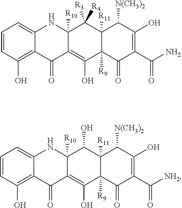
C1=CC(O)=C2C(=C1)NC1([R10])C(=C(O)C3([R9])C([R11])(C1([R3])[R4])C([N(CH3)2])C(O)=C(C(N)=O)C3=O)C2=O.C1=CC(O)=C2C(=C1)NC1([R10])C(=C(O)C3([R9])C([R11])(C1O)C([N(CH3)2])C(O)=C(C([NH2])=O)C3=O)C2=O
